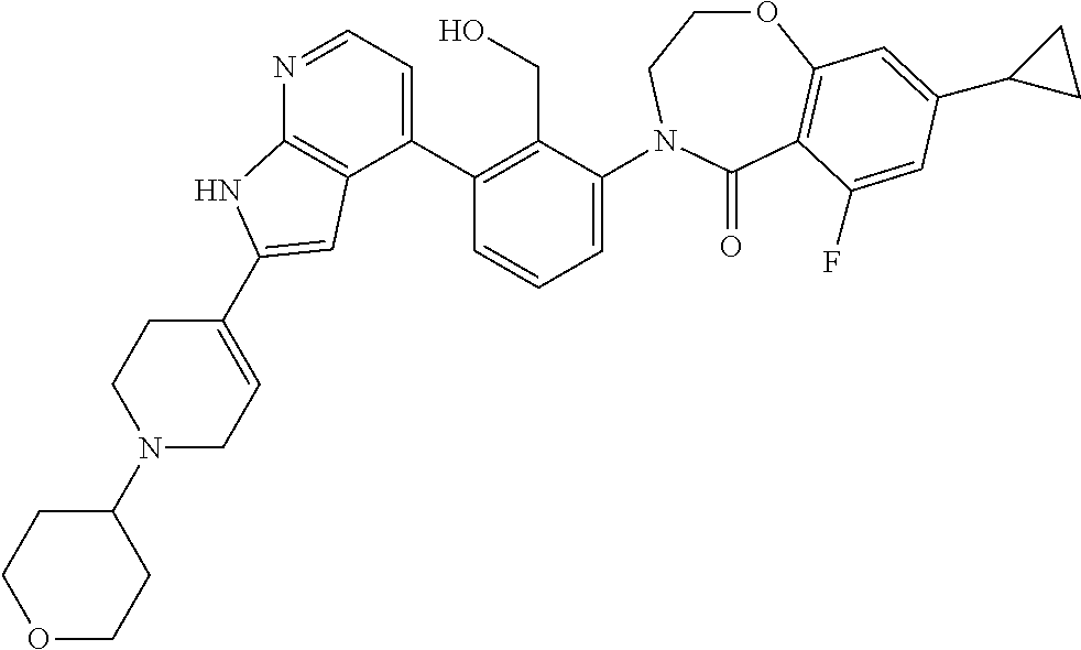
C1(C2=C(CO)C(N3CCOC4=C(C3=O)C(F)=CC(C3CC3)=C4)=CC=C2)=CC=NC2=C1C=C(C1=CCN(C3CCOCC3)CC1)N2
